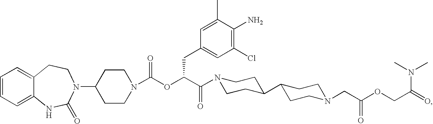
C1=CC=C2C(=C1)CCN(C1CCN(C(OC(C(=O)N3CCC(C4CCN(CC(OCC(N(C)C)=O)=O)CC4)CC3)CC3=CC(Cl)=C(N)C(C)=C3)=O)CC1)C(=O)N2
